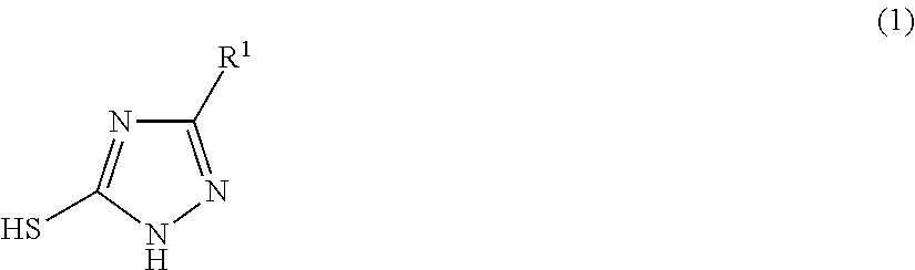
C1([R1])=NNC(S)=N1
